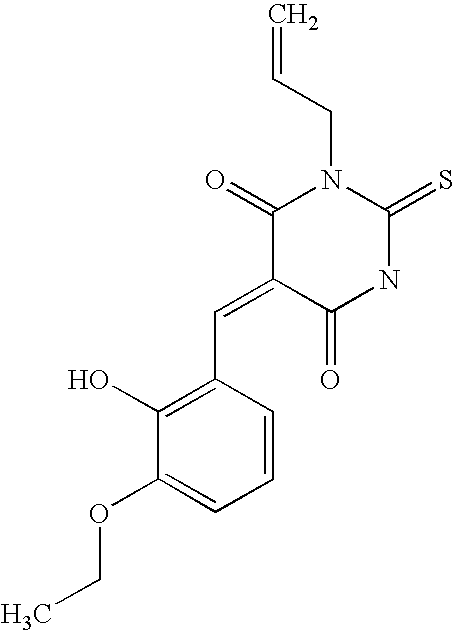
O=C1C(=CC2=C(O)C(OCC)=CC=C2)C(=O)N(CC=C)C(=S)N1
